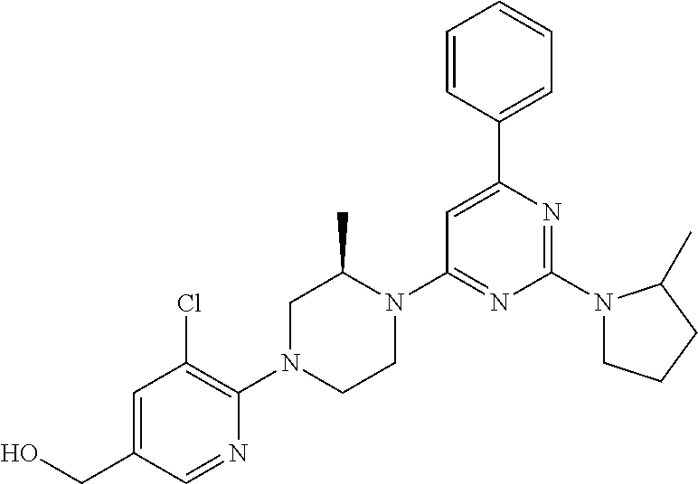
OCC1=CC(Cl)=C(N2CCN(C3=NC(N4CCCC4C)=NC(C4=CC=CC=C4)=C3)C(C)C2)N=C1
